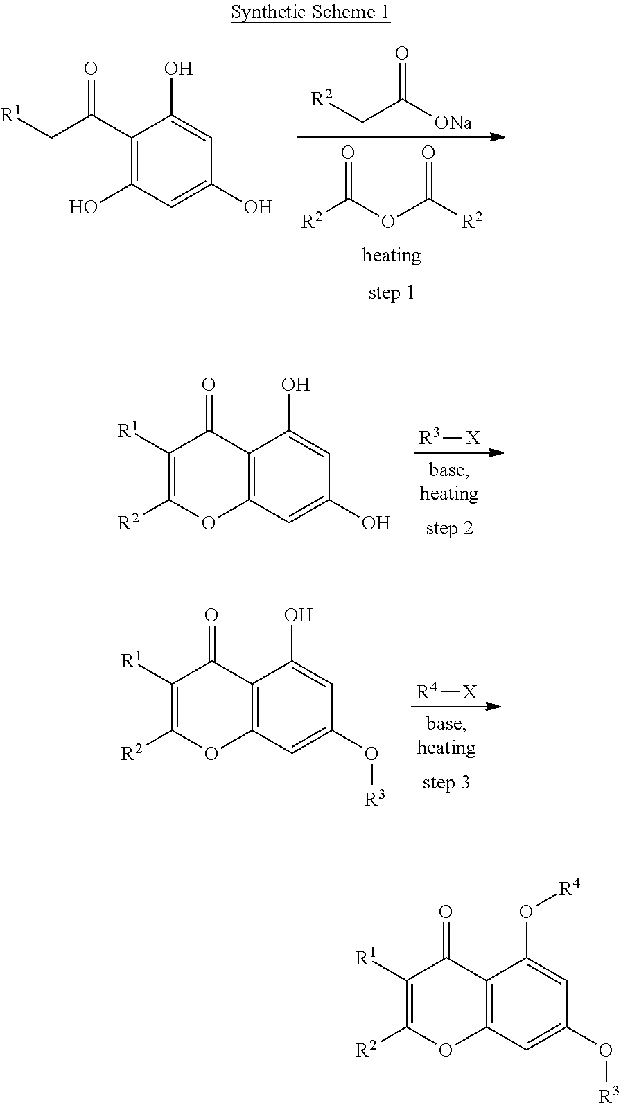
[R2]C(OC([R2])=O)=O.[ONa]C(C[R2])=O.C1(C(C[R1])=O)=C(O)C=C(O)C=C1O.[R3][X].C12=C(C=C(O)C=C1O)OC([R2])=C([R1])C2=O.[R4][X].C12=C(C=C(O[R3])C=C1O)OC([R2])=C([R1])C2=O.C12=C(C=C(O[R3])C=C1O[R4])OC([R2])=C([R1])C2=O
